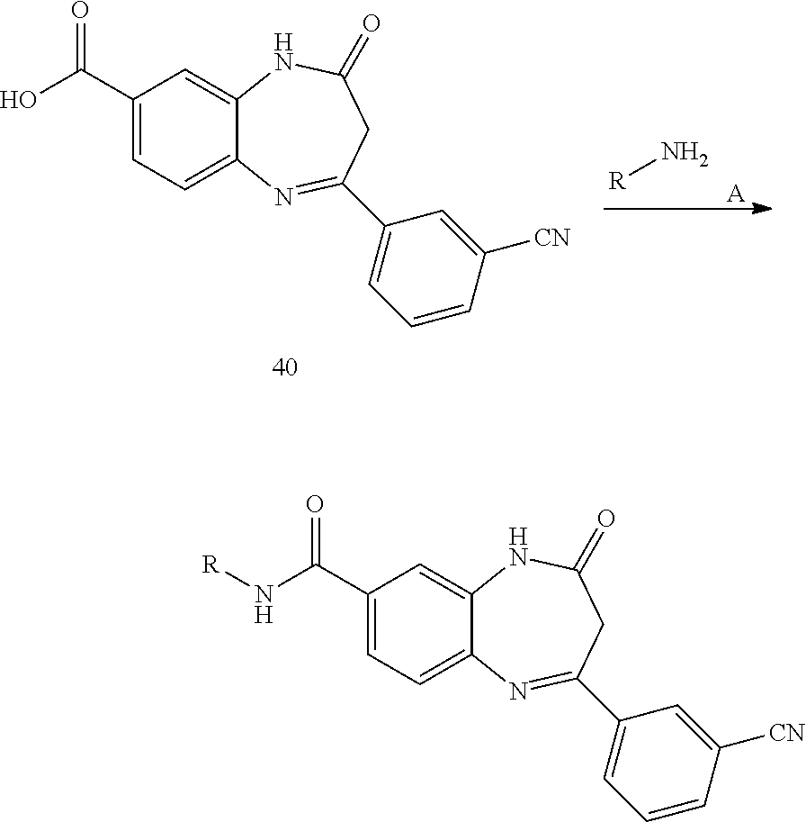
C1(C(N[R])=O)=CC=C2C(=C1)NC(=O)CC(C1=CC=CC([CN])=C1)=N2.C1(C(O)=O)=CC=C2C(=C1)NC(=O)CC(C1=CC=CC([CN])=C1)=N2.[R]N.[A]
